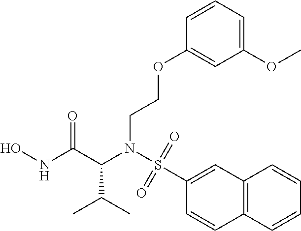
N(C(C(NO)=O)C(C)C)(S(C1=CC2=C(C=C1)C=CC=C2)(=O)=O)CCOC1=CC(OC)=CC=C1
